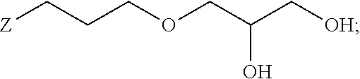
[Z]CCCOCC(C[OH])O
